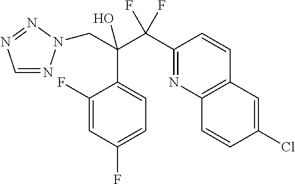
C1=NN(CC(C2=CC=C(F)C=C2F)(C(F)(F)C2=NC3=C(C=C2)C=C(Cl)C=C3)O)N=N1
